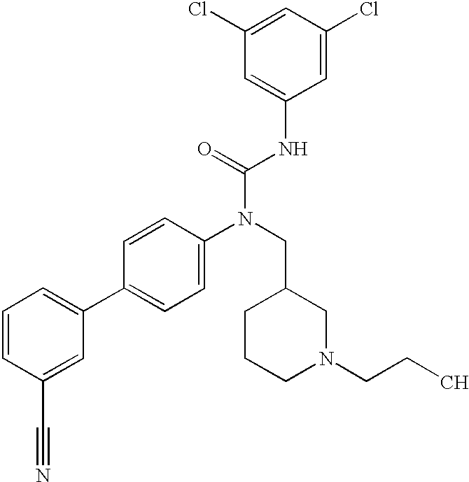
C1=CC(C#N)=CC(C2=CC=C(N(CC3CCCN(CCC)C3)C(=O)NC3=CC(Cl)=CC(Cl)=C3)C=C2)=C1
